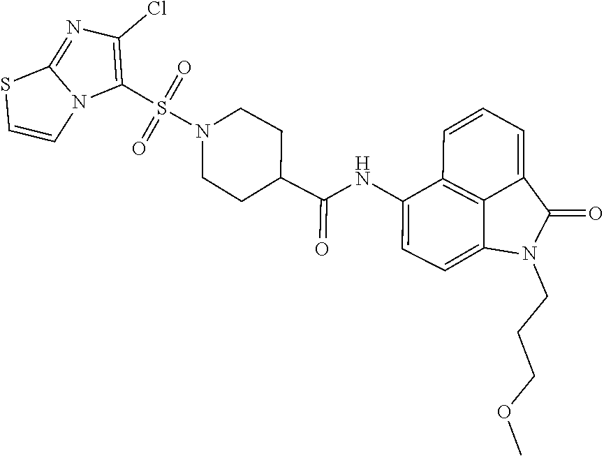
C1(S(N2CCC(C(=O)NC3=CC=C4C5=C3C=CC=C5C(=O)N4CCCOC)CC2)(=O)=O)=C(Cl)N=C2N1C=CS2
